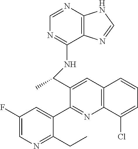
C1=NC2=C(C(NC(C3=CC4=C(N=C3C3=CC(F)=CN=C3CC)C(Cl)=CC=C4)C)=N1)N=CN2
